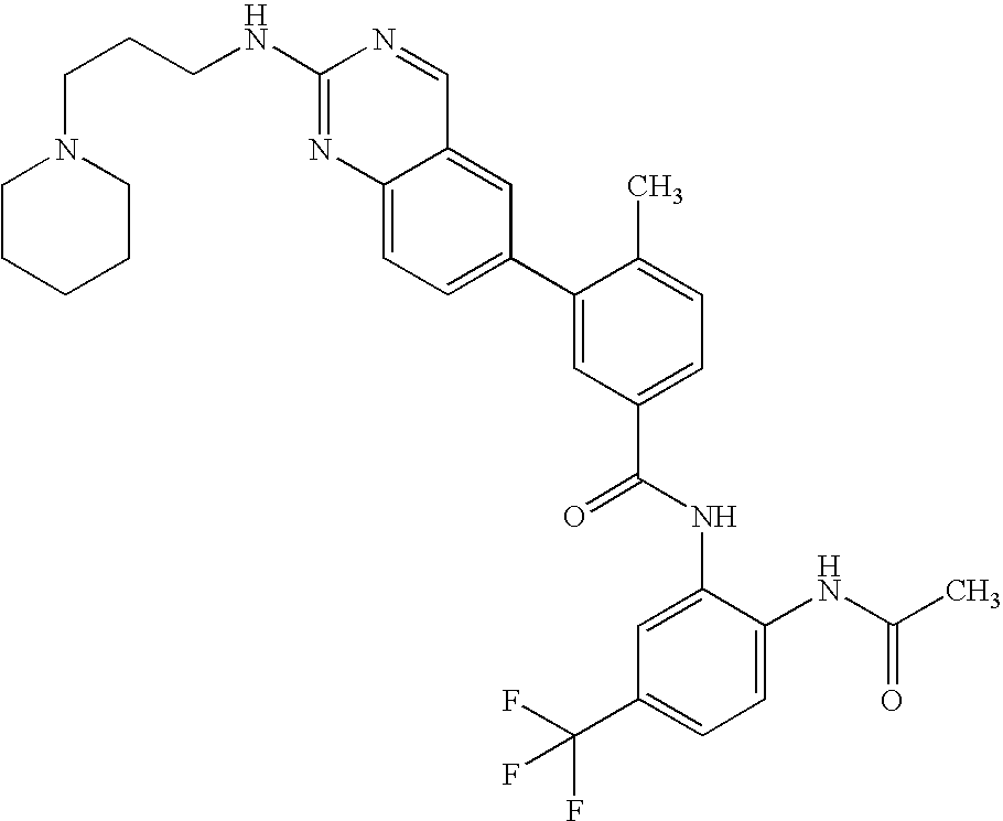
C12=CC=C(C3=CC(C(=O)NC4=CC(C(F)(F)F)=CC=C4NC(C)=O)=CC=C3C)C=C1C=NC(NCCCN1CCCCC1)=N2
